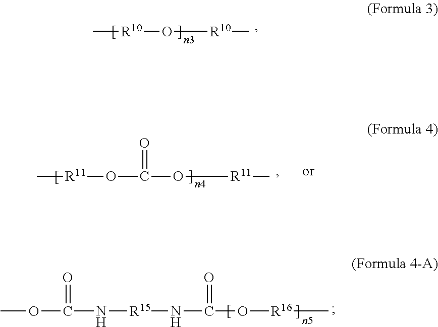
[R10](O[R10]C)C.[R11](OC(O[R11]C)=O)C.[R15](NC(O[R16]C)=O)NC(=O)OC
